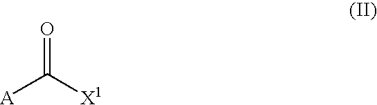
[A]C([X1])=O
